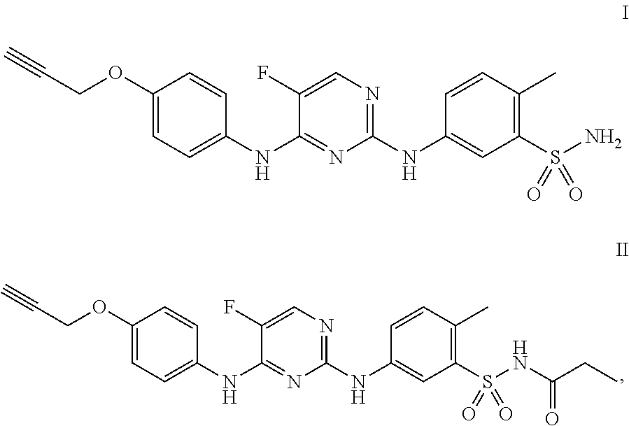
C1(OCC#C)=CC=C(NC2=NC(NC3=CC(S(NC(CC)=O)(=O)=O)=C(C)C=C3)=NC=C2F)C=C1.C1(OCC#C)=CC=C(NC2=NC(NC3=CC(S(N)(=O)=O)=C(C)C=C3)=NC=C2F)C=C1
